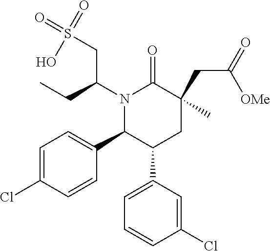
C1=C(C2CC(C)(CC(=O)[OMe])C(=O)N(C(CC)CS(=O)(O)=O)C2C2=CC=C(Cl)C=C2)C=C(Cl)C=C1
